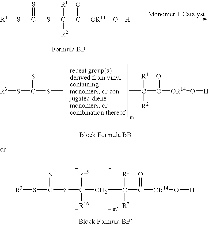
[R3]SC(SC(C([OR14]O[H])=O)([R1])[R2])=S.[R3]SC(SC)=S.C(C([OR14]O[H])=O)([R1])([R2])C.[R3]SC(SC(CC(C([OR14]O[H])=O)([R1])[R2])([R15])[R16])=S
